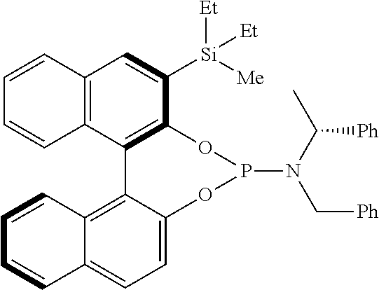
C12=C(C3=C(C([Si]([Me])([Et])[Et])=C1)OP(N(C(C)[Ph])C[Ph])OC1=CC=C4C(=C31)C=CC=C4)C=CC=C2
